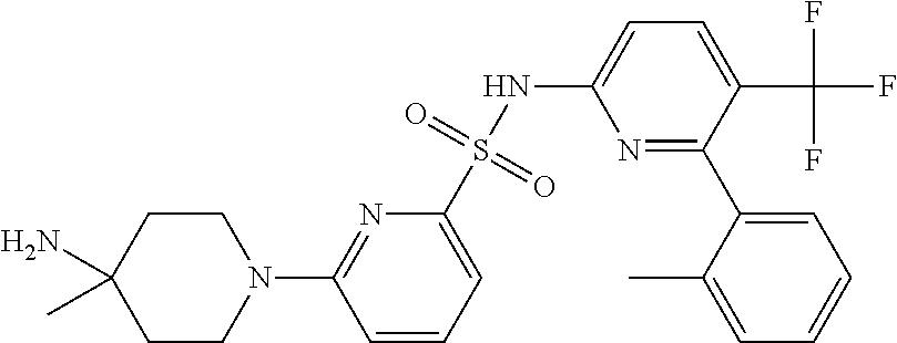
C1=CC=C(S(NC2=CC=C(C(F)(F)F)C(C3=CC=CC=C3C)=N2)(=O)=O)N=C1N1CCC(N)(C)CC1
